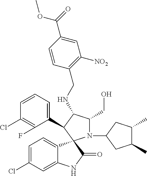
C1=C(Cl)C=C2C(=C1)C1(C(=O)N2)N(C2CC(C)C(C)C2)C(CO)C(NCC2=C([NO2])C=C(C(=O)OC)C=C2)C1C1=CC=CC(Cl)=C1F
